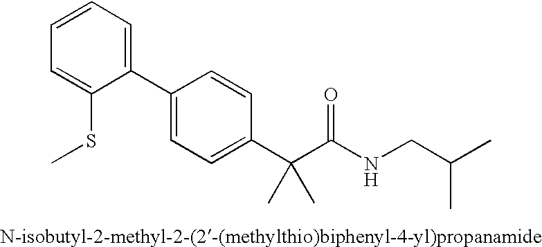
C1(C2=CC=C(C(C(NCC(C)C)=O)(C)C)C=C2)=CC=CC=C1SC
